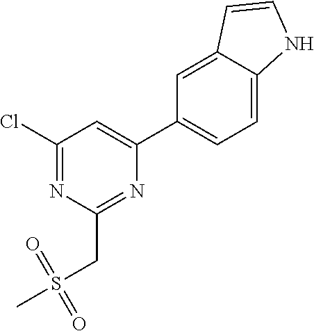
C1(Cl)=NC(CS(C)(=O)=O)=NC(C2=CC=C3C(=C2)C=CN3)=C1
